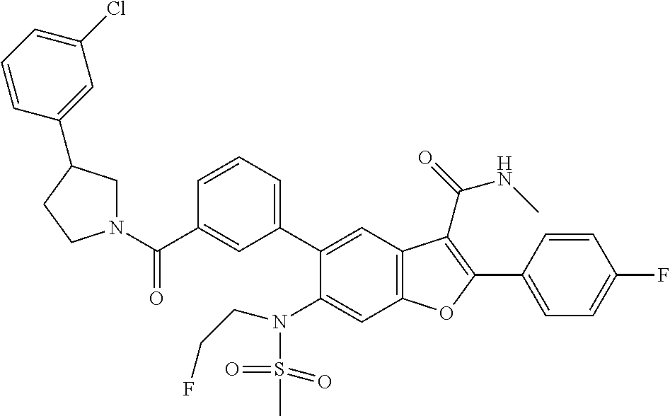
C1=CC(C2=C(C(=O)NC)C3=C(C=C(N(S(=O)(=O)C)CCF)C(C4=CC=CC(C(N5CC(C6=CC(Cl)=CC=C6)CC5)=O)=C4)=C3)O2)=CC=C1F
